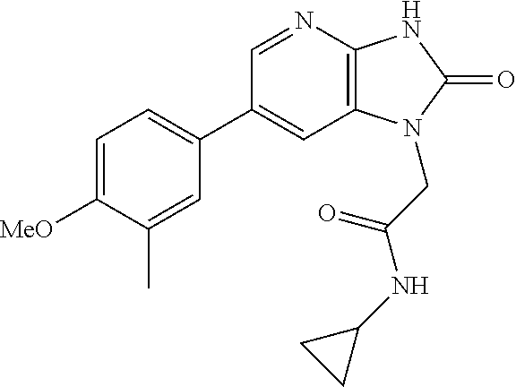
C1(C2=CC=C([MeO])C(C)=C2)=CC2=C(N=C1)NC(=O)N2CC(=O)NC1CC1
